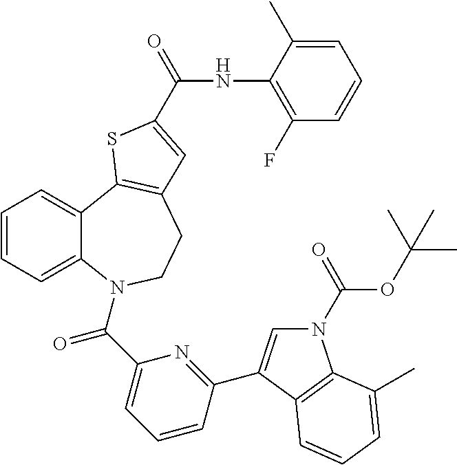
N1(C(OC(C)(C)C)=O)C=C(C2=NC(C(=O)N3C4=CC=CC=C4C4=C(CC3)C=C(C(NC3=C(F)C=CC=C3C)=O)S4)=CC=C2)C2=C1C(C)=CC=C2
